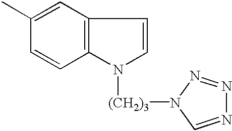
C12=C(C=C(C)C=C1)C=CN2[(CH2)3]N1C=NN=N1
